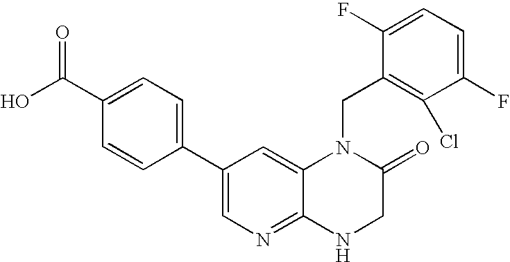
C1(C2=CN=C3C(=C2)N(CC2=C(Cl)C(F)=CC=C2F)C(=O)CN3)=CC=C(C(O)=O)C=C1
